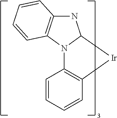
N12C3=C(C=CC=C3)[Ir]C1NC1=C2C=CC=C1
